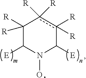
C1([R])([R])C([E])N(O)C([E])c([R])([R])c1([R])[R]
